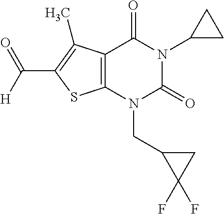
C12=C(N(CC3C(F)(F)C3)C(=O)N(C3CC3)C1=O)SC(C(=O)[H])=C2C
